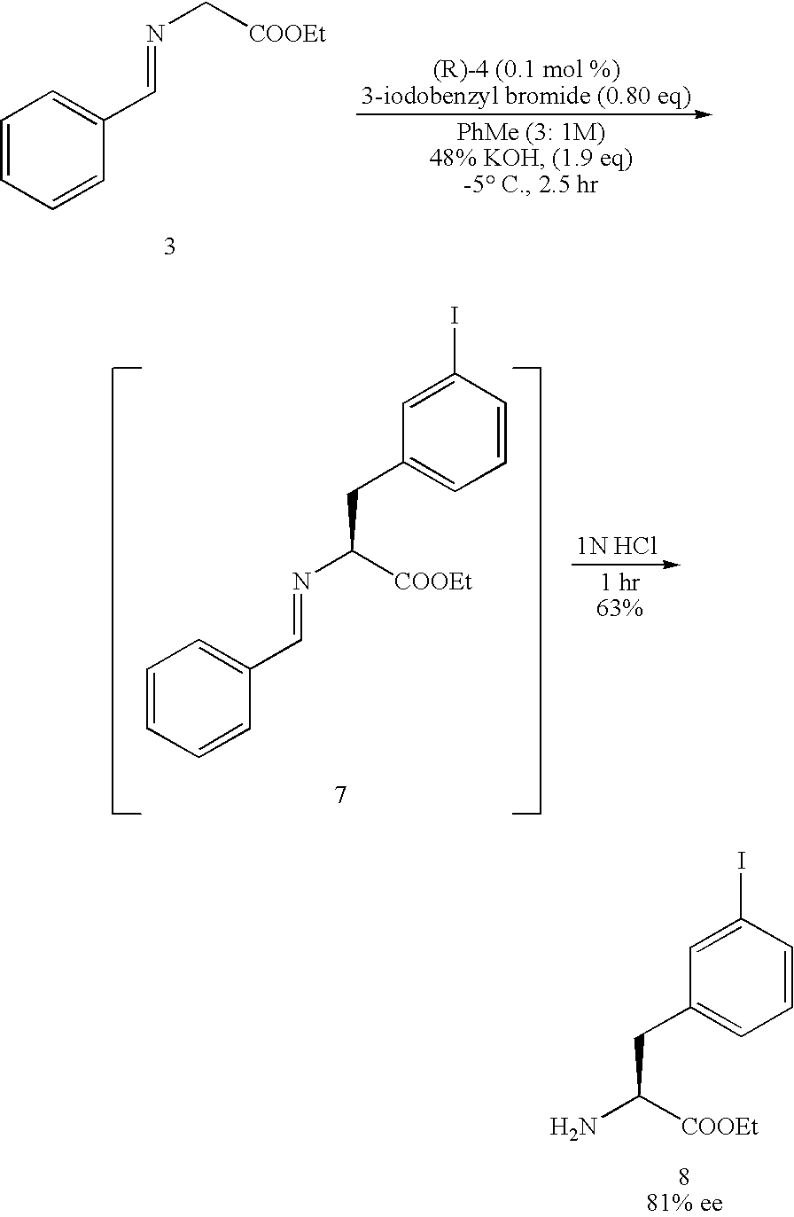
C1=CC=CC(C=NC[COOEt])=C1.C1=CC=CC(C=NC([COOEt])CC2=CC=CC(I)=C2)=C1.NC([COOEt])CC1=CC=CC(I)=C1
